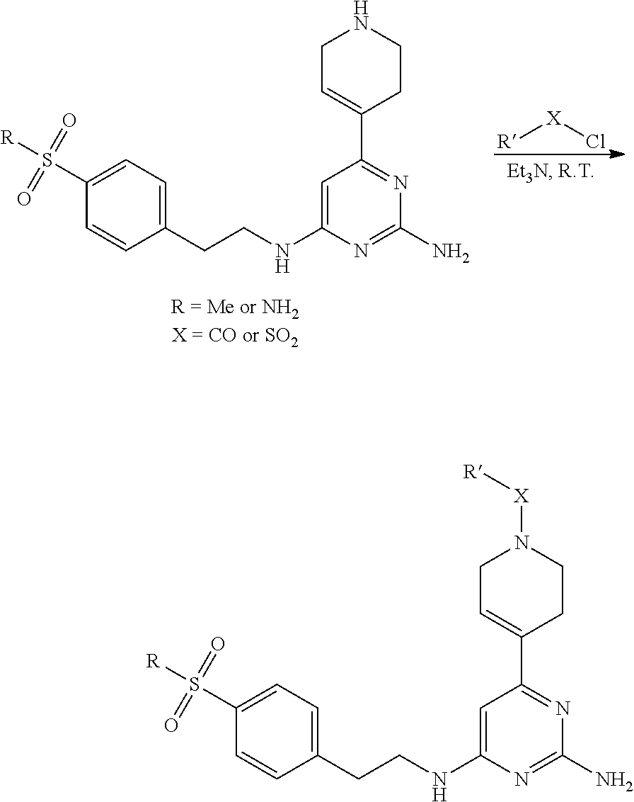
C1(C2=NC(N)=NC(NCCC3=CC=C(S([R])(=O)=O)C=C3)=C2)=CCN([X][R])CC1.C1(C2=NC(N)=NC(NCCC3=CC=C(S([R])(=O)=O)C=C3)=C2)=CCNCC1.[R][X]Cl
